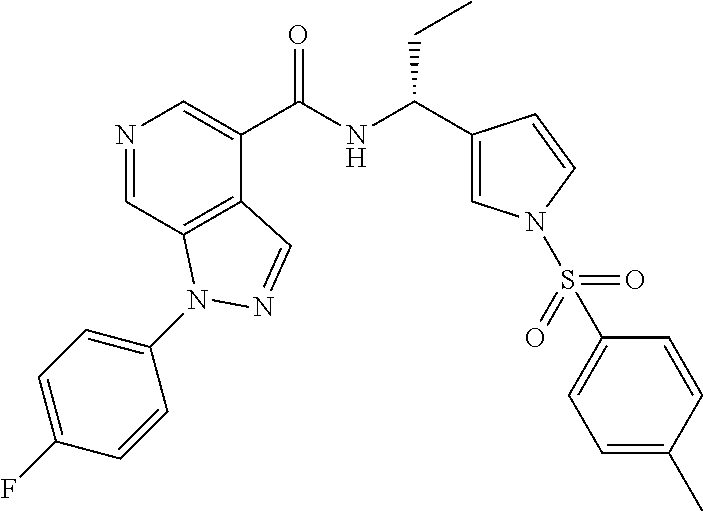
N1=CC2=C(C(C(NC(C3=CN(S(=O)(=O)C4=CC=C(C)C=C4)C=C3)CC)=O)=C1)C=NN2C1=CC=C(F)C=C1
